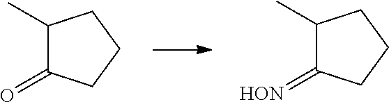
C1(C)C(=O)CCC1.C1(C)C(=[HON])CCC1
